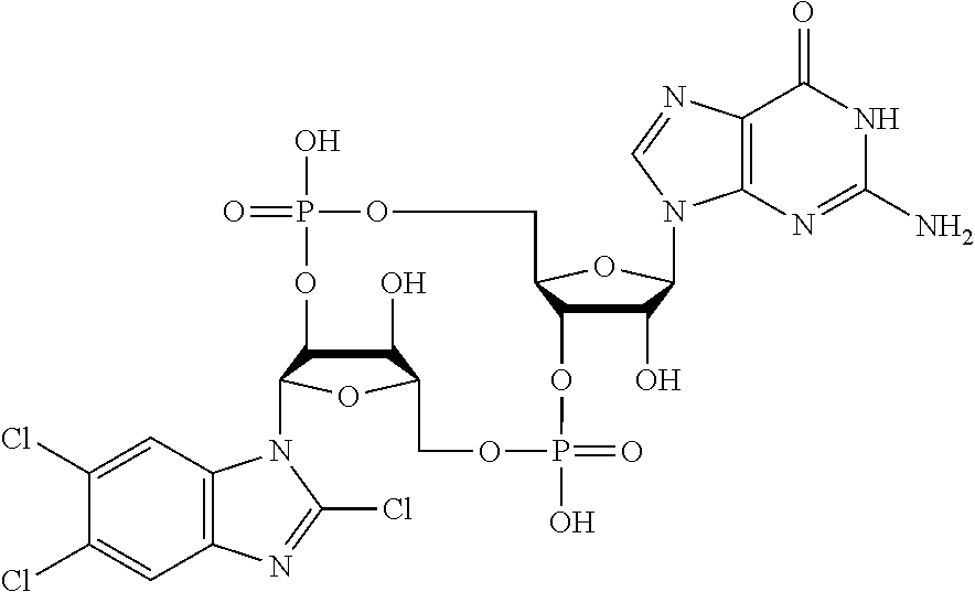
C1(O)C2C(N3C4=C(C=C(Cl)C(Cl)=C4)N=C3Cl)OC1COP(O)(=O)OC1C(O)C(N3C4=C(C(=O)NC(N)=N4)N=C3)OC1COP(O)(=O)O2
